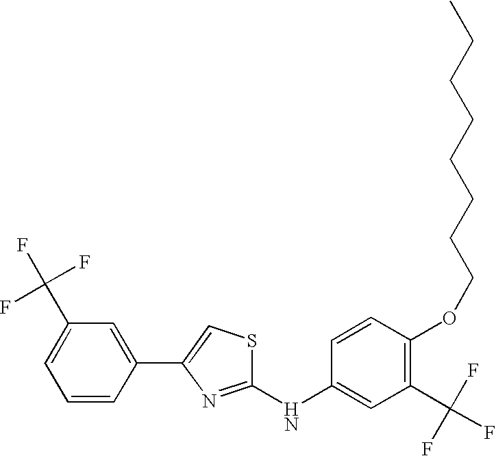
C1(NC2=CC(C(F)(F)F)=C(OCCCCCCCC)C=C2)=NC(C2=CC(C(F)(F)F)=CC=C2)=CS1
